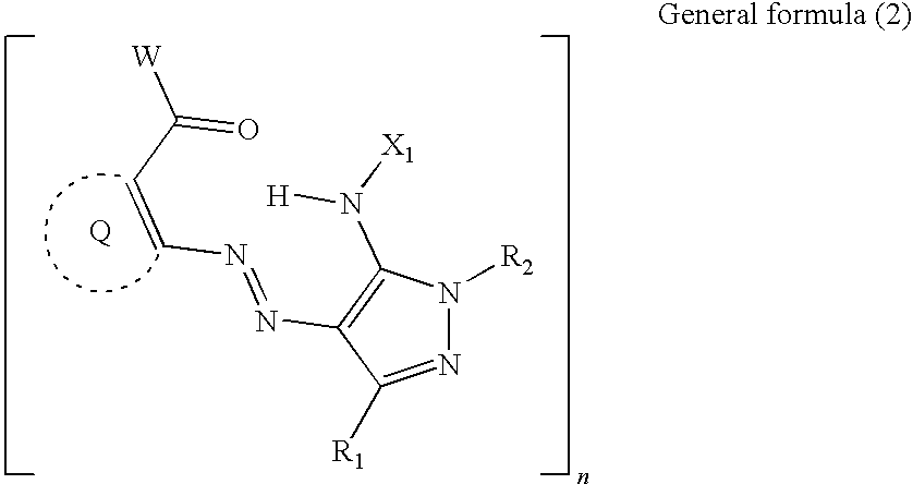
N1=C([R1])C(N=NC=CC(=O)[W])=C(N([H])[X1])N1[R2]
